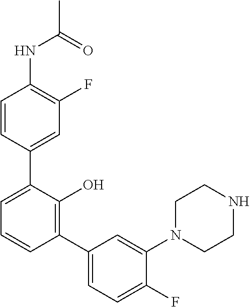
C1(NC(C)=O)=C(F)C=C(C2=CC=CC(C3=CC=C(F)C(N4CCNCC4)=C3)=C2O)C=C1
